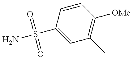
C1=C(S(N)(=O)=O)C=CC([OMe])=C1C
